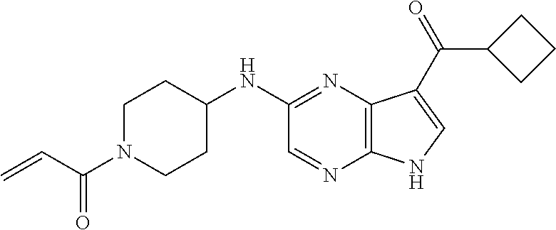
C12=C(N=C(NC3CCN(C(C=C)=O)CC3)C=N1)C(C(C1CCC1)=O)=CN2
